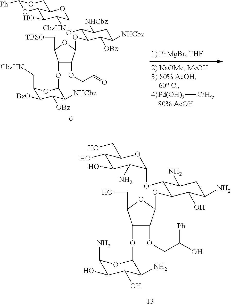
C1(OC2C([NHCbz])C([OBz])C([BzO])C(C[CbzHN])O2)C(OCC=O)C(OC2C(OC3C([CbzHN])C(O)C4OC([Ph])OCC4O3)C([NHCbz])CC([NHCbz])C2[OBz])OC1C[TBSO].[Pd(OH)2][C/H2].C1(OC2C(N)C(O)C(O)C(N)O2)C(OCC(O)[Ph])C(OC2C(OC3C(N)C(O)C(O)C(CO)O3)C(N)CC(N)C2O)OC1CO
